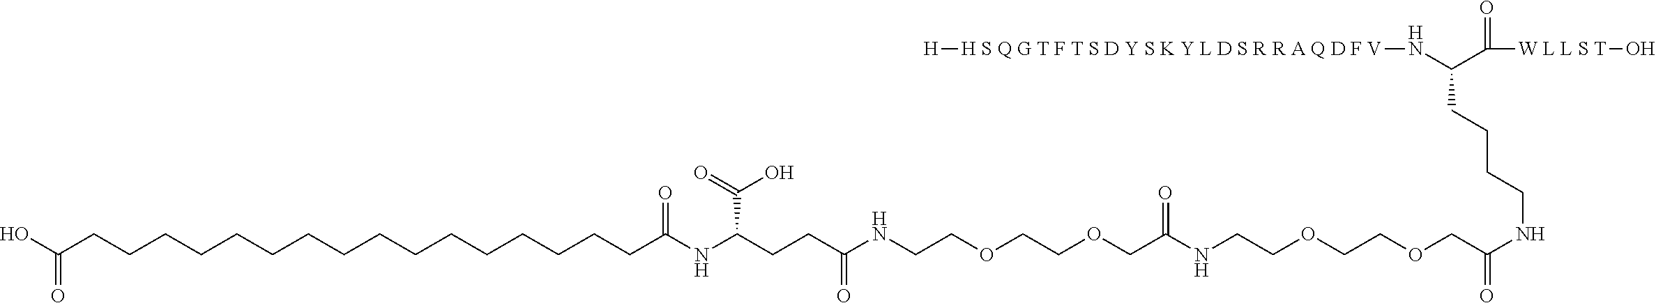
C(NC(COCCOCCNC(COCCOCCNC(CCC(NC(CCCCCCCCCCCCCCCCC(O)=O)=O)C(O)=O)=O)=O)=O)CCCC(N[H S Q G T F T S D Y S K Y L D S R R A Q D F V][H])C([W L L S T]O)=O
